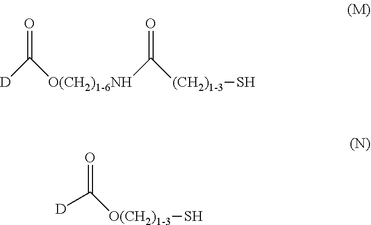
O=C([D])[O(CH2)1-6NH]C([(CH2)1-3]S)=O.O=C([O(CH2)1-3]S)[D]
